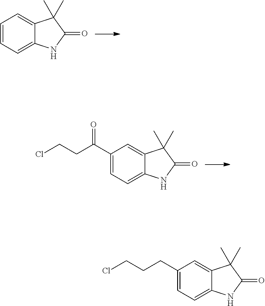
C1=CC=C2C(=C1)C(C)(C)C(=O)N2.C1(C(CCCl)=O)=CC=C2C(=C1)C(C)(C)C(=O)N2.C1(CCCCl)=CC=C2C(=C1)C(C)(C)C(=O)N2
